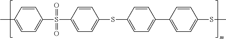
C1=CC(C)=CC=C1S(=O)(=O)C1=CC=C(SC2=CC=C(C3=CC=C(SC)C=C3)C=C2)C=C1
